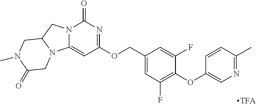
N12C(=CC(OCC3=CC(F)=C(OC4=CN=C(C)C=C4)C(F)=C3)=NC1=O)N1C(C2)CN(C)C(=O)C1
